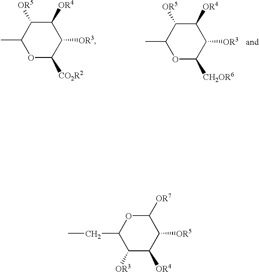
C1(C)OC([CO2R2])C([OR3])C([OR4])C1[OR5].C1(C)OC([CH2OR6])C([OR3])C([OR4])C1[OR5].O1C(CC)C([OR3])C([OR4])C([OR5])C1[OR7]
